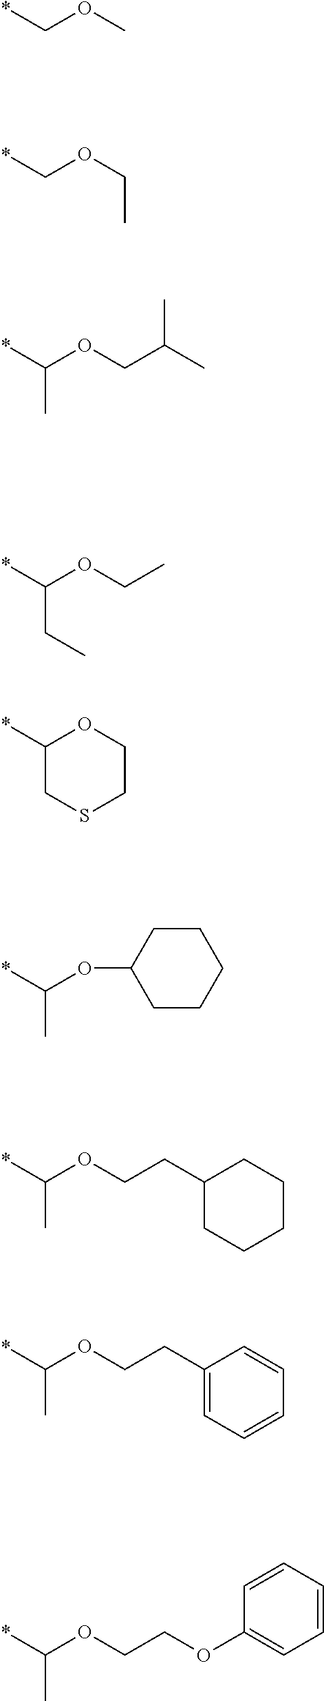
*COC.*COCC.*C(OCC(C)C)C.*C(OCC)CC.C1(*)CSCCO1.*C(C)OC1CCCCC1.*C(C)OCCC1CCCCC1.*C(C)OCCC1=CC=CC=C1.*C(C)OCCOC1=CC=CC=C1
